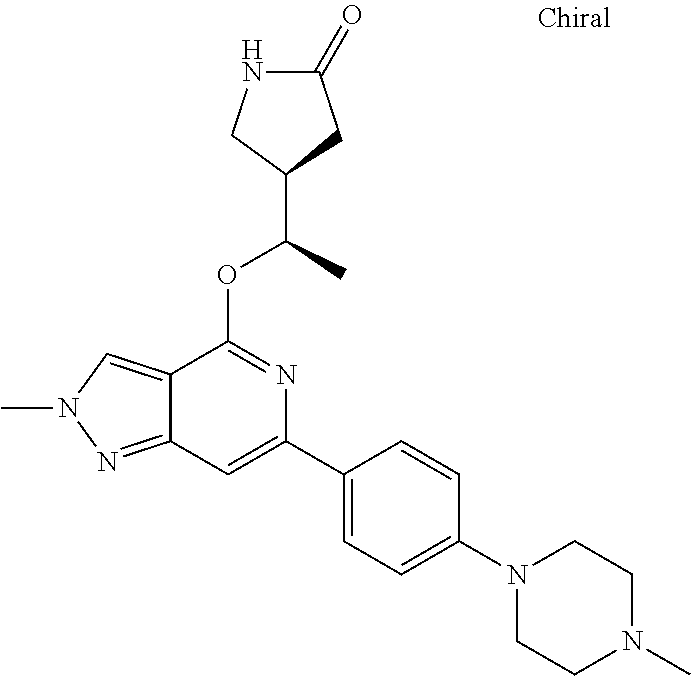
N1C(=O)CC(C(C)OC2=NC(C3=CC=C(N4CCN(C)CC4)C=C3)=CC3=NN(C)C=C23)C1
